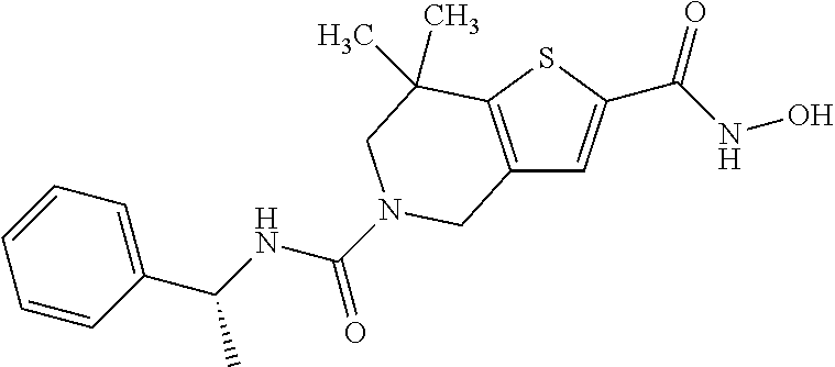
C12=C(SC(C(NO)=O)=C1)C(C)(C)CN(C(=O)NC(C1=CC=CC=C1)C)C2
